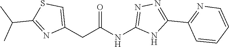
C(NC1=NN=C(C2=NC=CC=C2)N1)(=O)CC1=CSC(C(C)C)=N1
